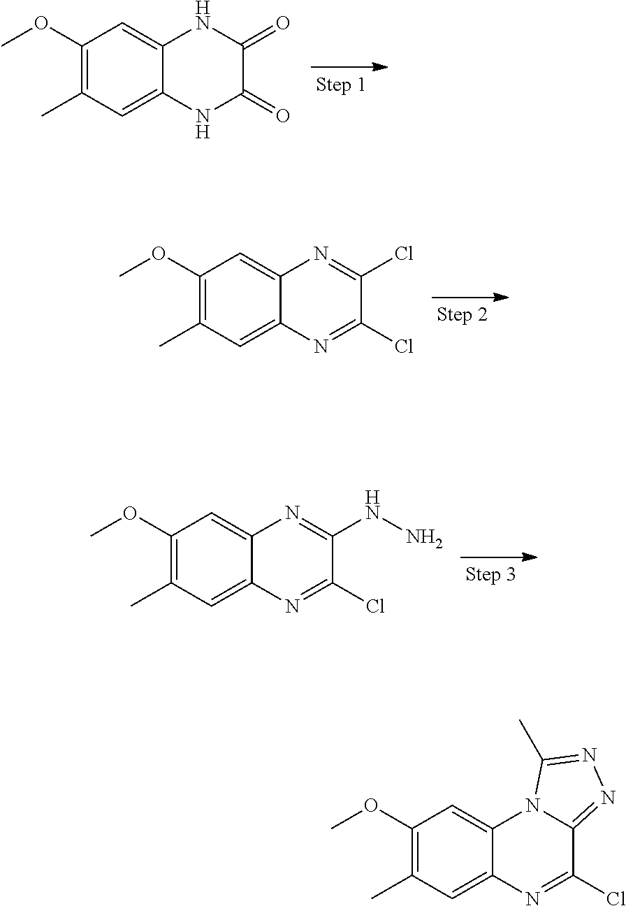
C1(OC)=C(C)C=C2C(=C1)NC(=O)C(=O)N2.C1(OC)=C(C)C=C2C(=C1)N=C(Cl)C(Cl)=N2.C1(OC)=C(C)C=C2C(=C1)N=C(NN)C(Cl)=N2.C1(OC)=C(C)C=C2C(=C1)N1C(=NN=C1C)C(Cl)=N2
